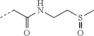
CCC(NCCS(C)=O)=O
